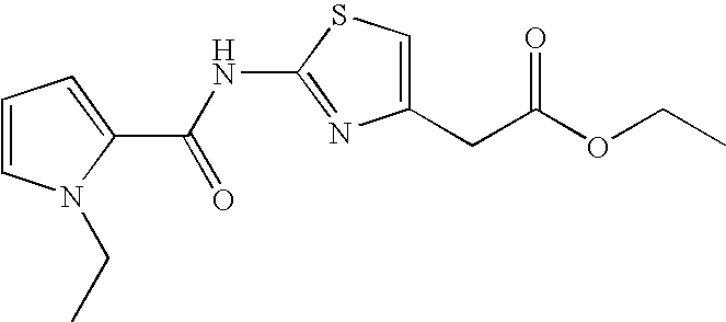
C1=CN(CC)C(C(NC2=NC(CC(OCC)=O)=CS2)=O)=C1
